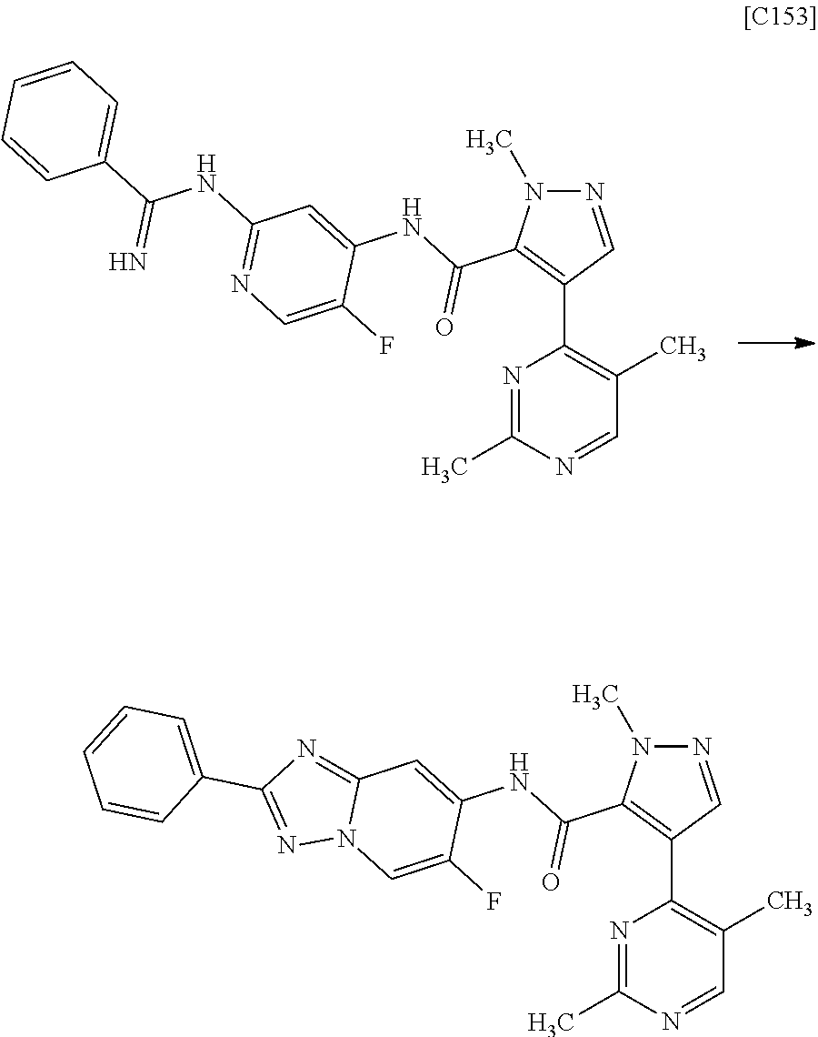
N1=C(C)N=CC(C)=C1C1=C(C(=O)NC2=CC(NC(C3=CC=CC=C3)=N)=NC=C2F)N(C)N=C1.N1=C(C)N=CC(C)=C1C1=C(C(=O)NC2=CC3=NC(C4=CC=CC=C4)=NN3C=C2F)N(C)N=C1
